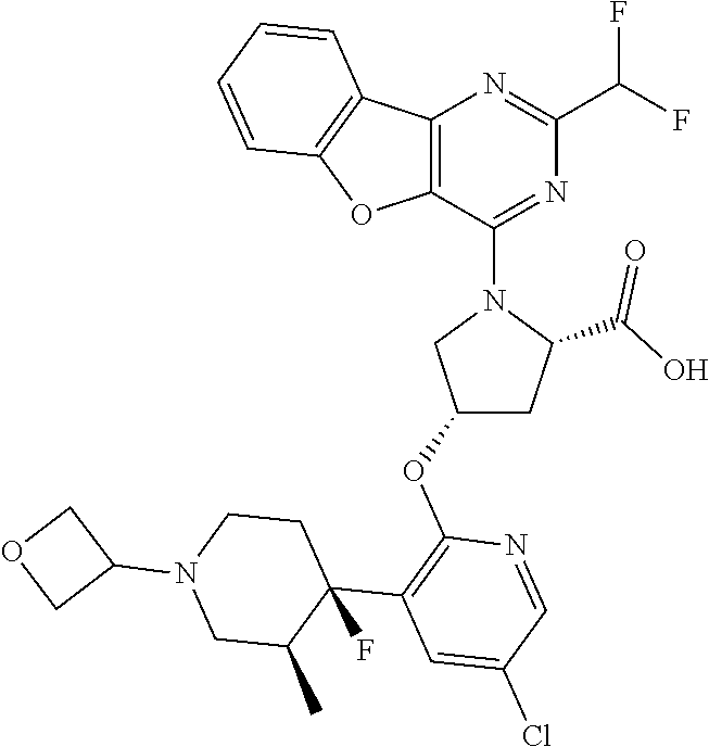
C12=C(C(N3CC(OC4=C(C5(F)C(C)CN(C6COC6)CC5)C=C(Cl)C=N4)CC3C(O)=O)=NC(C(F)F)=N1)OC1=C2C=CC=C1
